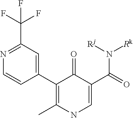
C1(C2=C(C)NC=C(C(=O)N([Rj])[Rk])C2=O)=CC(C(F)(F)F)=NC=C1
